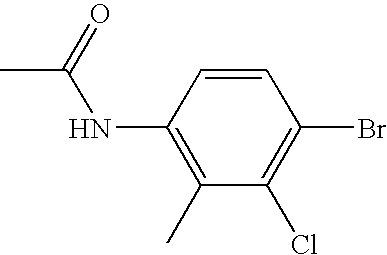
C1=CC(NC(C)=O)=C(C)C(Cl)=C1Br
